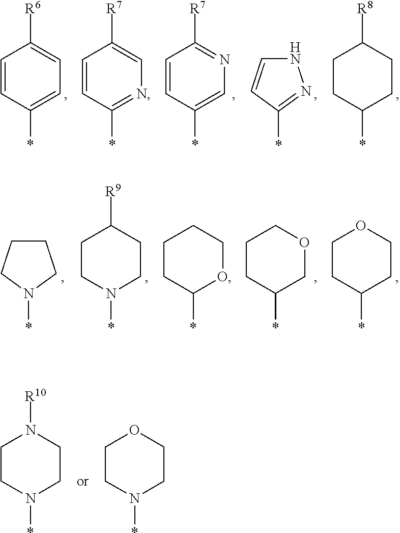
C1=CC(*)=CC=C1[R6].C1=CC(*)=NC=C1[R7].C1=CC(*)=CN=C1[R7].N1C=CC(*)=N1.C1CC(*)CCC1[R8].C1CCN(*)C1.N1(*)CCC([R9])CC1.C1(*)OCCCC1.C1(*)COCCC1.C1(*)CCOCC1.N1(*)CCN([R10])CC1.N1(*)CCOCC1
